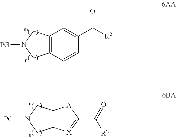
C12=C(C=CC(C([R2])=O)=C1)CN([PG])C2.C12=C(CN([PG])C1)[X]=C(C(=O)[R2])[A]2
